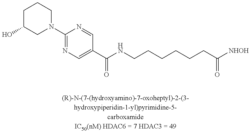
N1(C2=NC=C(C(NCCCCCCC([NHOH])=O)=O)C=N2)CCCC(O)C1
